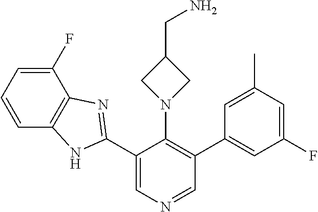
C1(C2=NC3=C(N2)C=CC=C3F)=CN=CC(C2=CC(F)=CC(C)=C2)=C1N1CC(CN)C1
